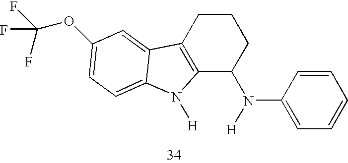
C12=C(CCCC1N(C1=CC=CC=C1)[H])C1=CC(OC(F)(F)F)=CC=C1N2[H]
